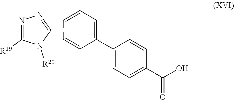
C1=CC(C2=CC=C(C(O)=O)C=C2)=CC=C1.CC1=NN=C([R19])N1[R20]
